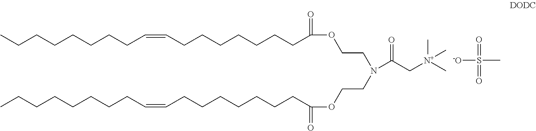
C(CCCCCCC=CCCCCCCCC(OCCN(CCOC(CCCCCCCC=CCCCCCCCC)=O)C(=O)C[N+](C)(C)C)=O)C.[-O]S(C)(=O)=O
